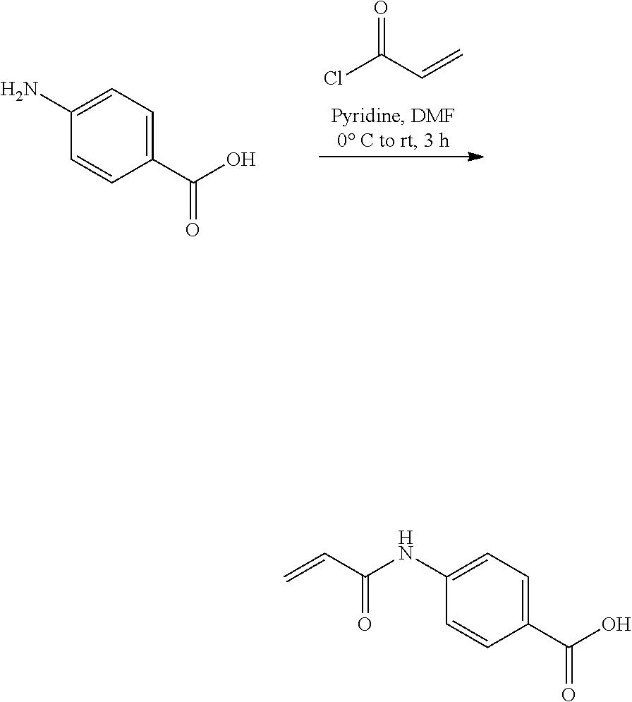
O=C(C=C)Cl.C1(C(O)=O)=CC=C(N)C=C1.C1(C(O)=O)=CC=C(NC(C=C)=O)C=C1
